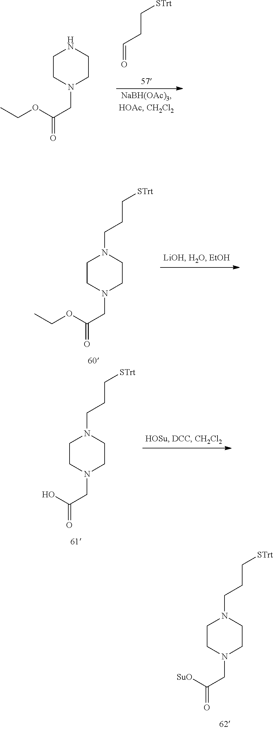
O=CCC[STrt].C1CN(CC(=O)OCC)CCN1.N1(CCC[STrt])CCN(CC(=O)OCC)CC1.N1(CCC[STrt])CCN(CC(=O)O)CC1.N1(CCC[STrt])CCN(CC(=O)[SuO])CC1
